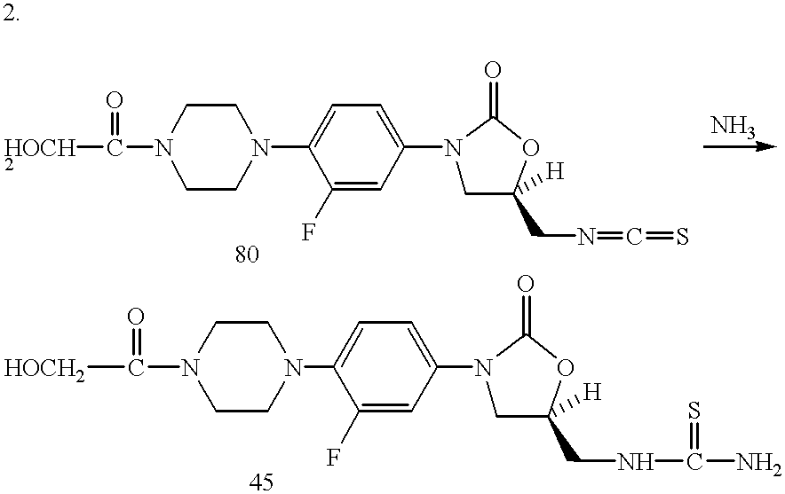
[HOCH2]C(=O)N1CCN(C2=CC=C(N3CC([H])(CN=C=S)OC3=O)C=C2F)CC1.[HOCH2]C(=O)N1CCN(C2=CC=C(N3CC([H])(CNC(=S)N)OC3=O)C=C2F)CC1
